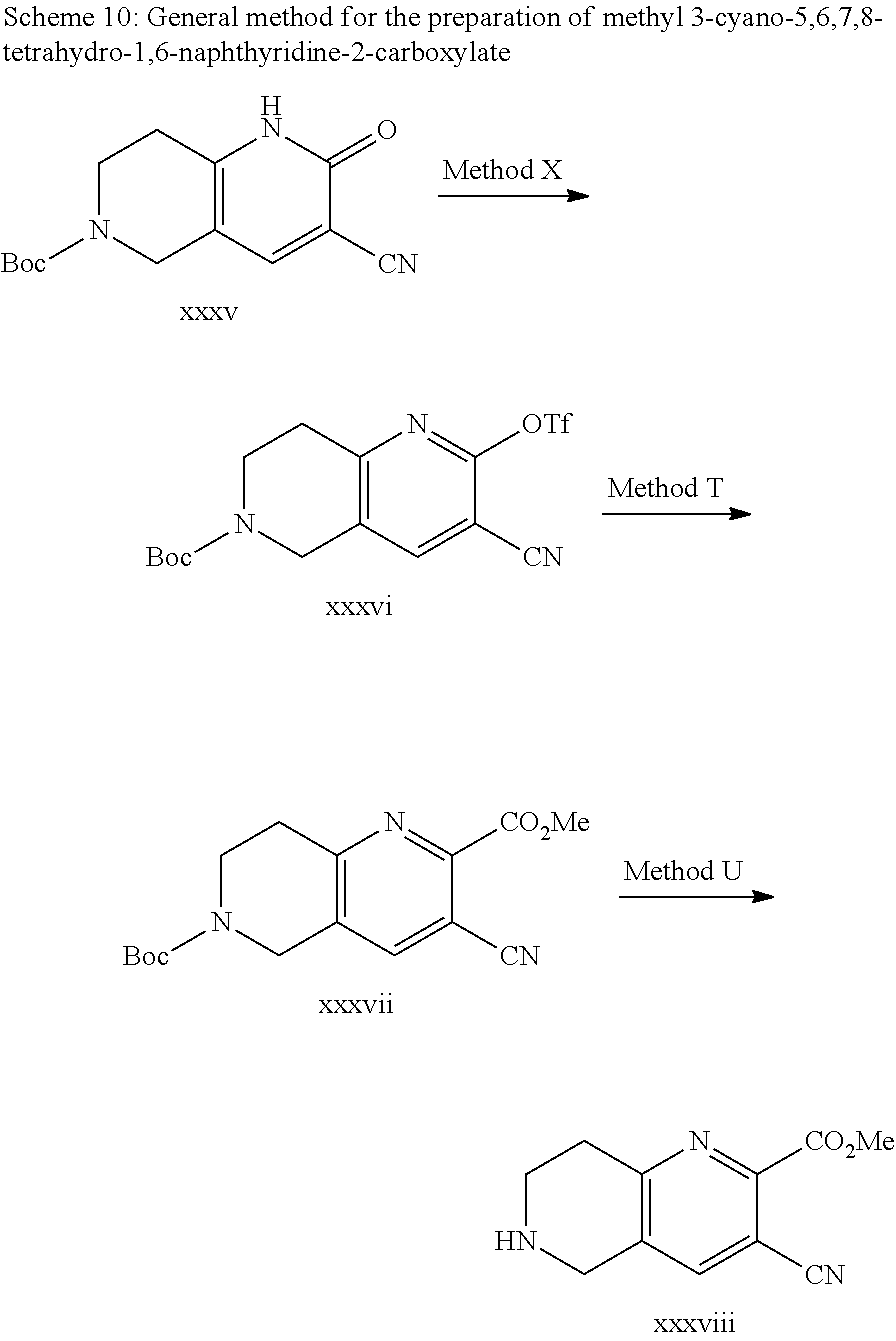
C12=C(C=C([CN])C(=O)N1)CN([Boc])CC2.C12=C(C=C([CN])C([OTf])=N1)CN([Boc])CC2.C12=C(C=C([CN])C([CO2Me])=N1)CN([Boc])CC2.C12=C(C=C([CN])C([CO2Me])=N1)CNCC2
